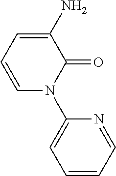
C1=CC=C(N)C(=O)N1C1=CC=CC=N1
